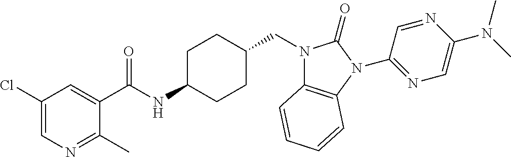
C1(Cl)=CN=C(C)C(C(NC2CCC(CN3C4=C(N(C5=NC=C(N(C)C)N=C5)C3=O)C=CC=C4)CC2)=O)=C1
